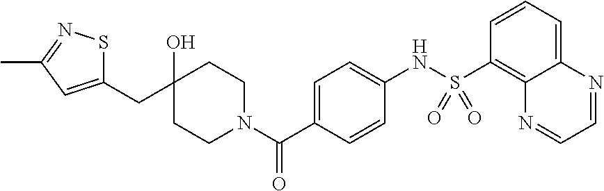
C1(CC2(O)CCN(C(C3=CC=C(NS(C4=C5C(=CC=C4)N=CC=N5)(=O)=O)C=C3)=O)CC2)=CC(C)=NS1
